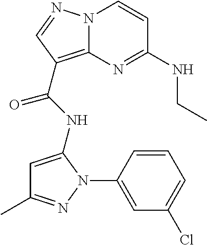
N12C(=C(C(NC3=CC(C)=NN3C3=CC(Cl)=CC=C3)=O)C=N1)N=C(NCC)C=C2
